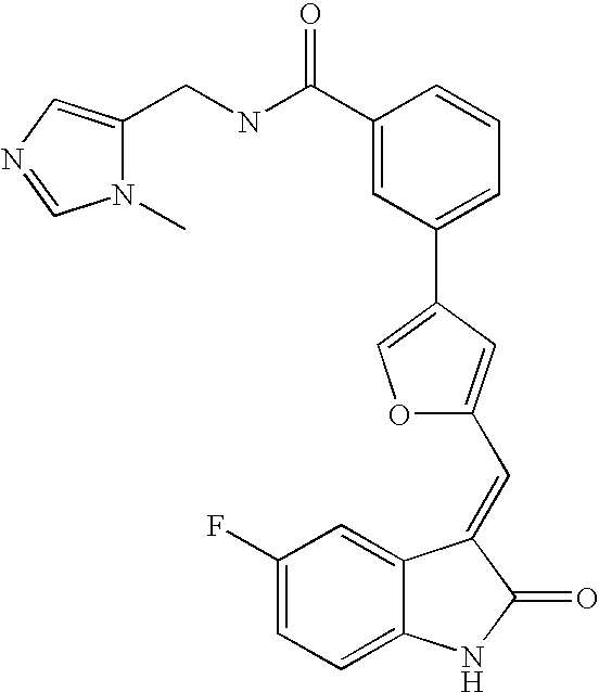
C1(F)=CC=C2C(=C1)C(=CC1=CC(C3=CC=CC(C(NCC4=CN=CN4C)=O)=C3)=CO1)C(=O)N2
